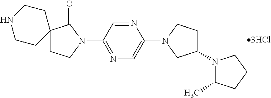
C1(N2C(=O)C3(CC2)CCNCC3)=NC=C(N2CC(N3C(C)CCC3)CC2)N=C1
